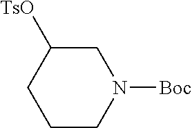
C1C([TsO])CCCN1[Boc]
